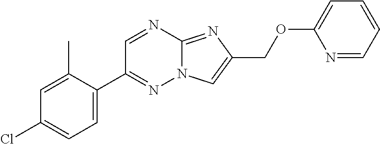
C1=C(C2=NN3C(=NC(COC4=CC=CC=N4)=C3)N=C2)C(C)=CC(Cl)=C1
